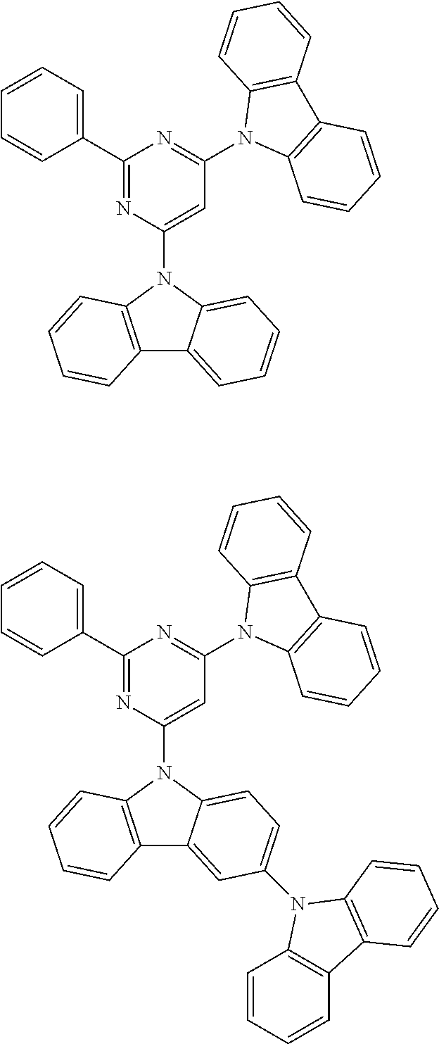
C1(C2=CC=CC=C2)=NC(N2C3=CC=CC=C3C3=C2C=CC=C3)=CC(N2C3=C(C4=C2C=CC=C4)C=CC=C3)=N1.C1(C2=CC=CC=C2)=NC(N2C3=CC=C(N4C5=C(C=CC=C5)C5=C4C=CC=C5)C=C3C3=C2C=CC=C3)=CC(N2C3=C(C4=C2C=CC=C4)C=CC=C3)=N1
